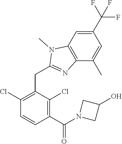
C1(Cl)=C(CC2=NC3=C(C=C(C(F)(F)F)C=C3C)N2C)C(Cl)=C(C(=O)N2CC(O)C2)C=C1
